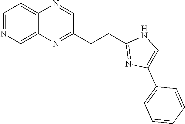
C1=NC=C2C(=C1)N=CC(CCC1=NC(C3=CC=CC=C3)=CN1)=N2
